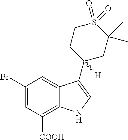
C1(Br)=CC([COOH])=C2C(=C1)C(C1([H])CC(C)(C)S(=O)(=O)CC1)=CN2
